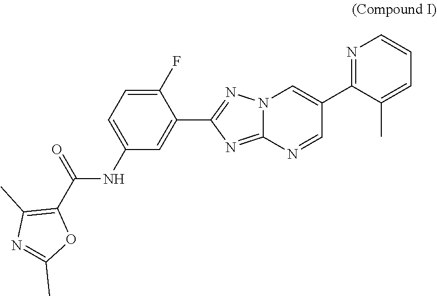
N1=C(C2=CN3C(=NC(C4=CC(NC(C5=C(C)N=C(C)O5)=O)=CC=C4F)=N3)N=C2)C(C)=CC=C1
